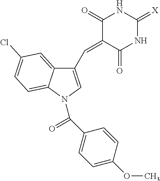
C12=CC(Cl)=CC=C1N(C(=O)C1=CC=C(OC)C=C1)C=C2C=C1C(=O)NC(=[X])NC1=O
